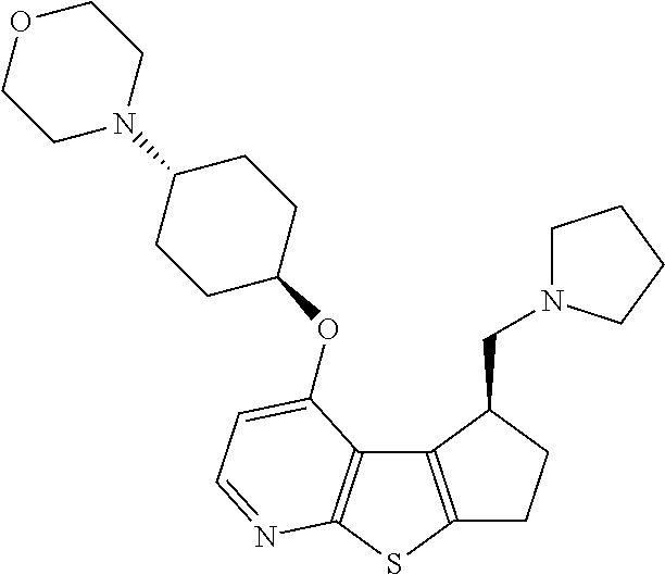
C1C2=C(C(CN3CCCC3)C1)C1=C(S2)N=CC=C1OC1CCC(N2CCOCC2)CC1
